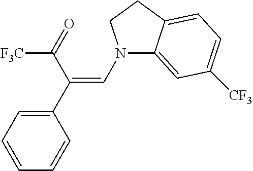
N1(C=C(C2=CC=CC=C2)C(=O)[F3C])C2=CC([CF3])=CC=C2CC1
